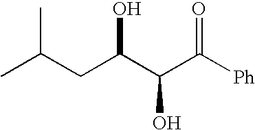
C(C(C(C([Ph])=O)O)O)C(C)C
